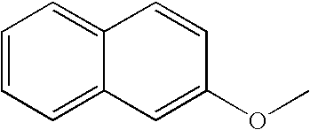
C12=CC=CC=C1C=C(OC)C=C2
